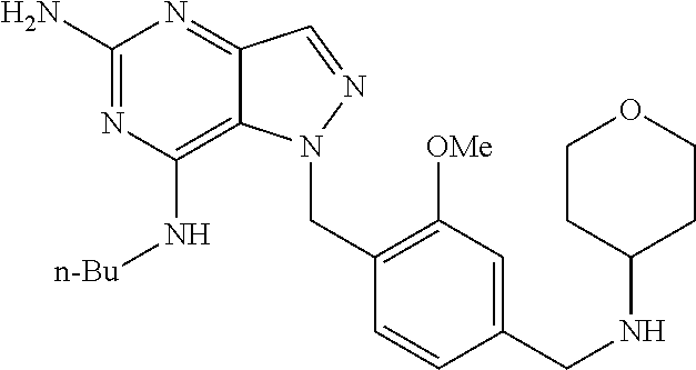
C1(N)=NC(N[n-Bu])=C2C(=N1)C=NN2CC1=C([OMe])C=C(CNC2CCOCC2)C=C1
